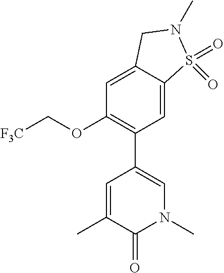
C1(OC[F3C])=C(C2=CN(C)C(=O)C(C)=C2)C=C2C(=C1)CN(C)S2(=O)=O
